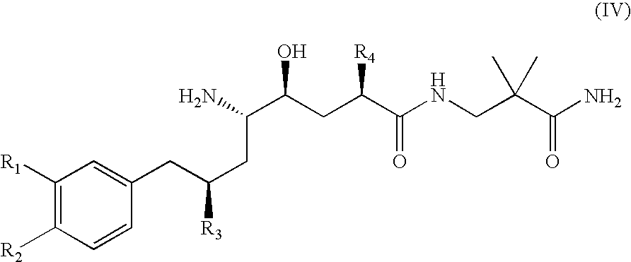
C1([R1])=C([R2])C=CC(CC(CC(C(O)CC(C(NCC(C(N)=O)(C)C)=O)[R4])N)[R3])=C1
